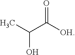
CC(C([OH])=O)O
